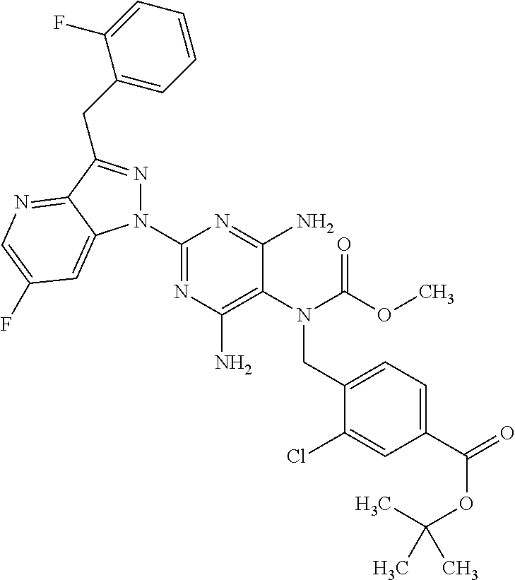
C1(N2N=C(CC3=CC=CC=C3F)C3=NC=C(F)C=C23)=NC(N)=C(N(C(OC)=O)CC2=CC=C(C(=O)OC(C)(C)C)C=C2Cl)C(N)=N1
